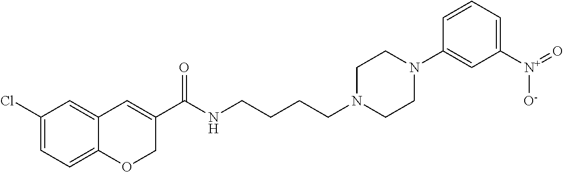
C1(Cl)=CC=C2C(=C1)C=C(C(NCCCCN1CCN(C3=CC([N+](=O)[O-])=CC=C3)CC1)=O)CO2
